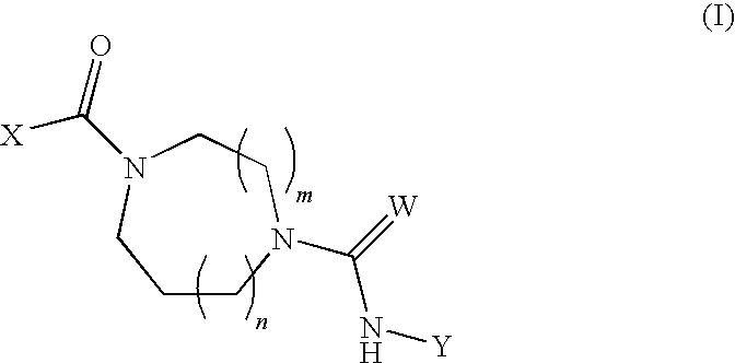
C1CN(C(=[W])N[Y])CCN(C(=O)[X])C1
